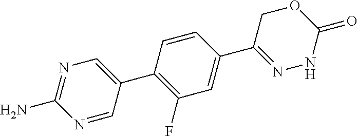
N1=CC(C2=C(F)C=C(C3=NNC(=O)OC3)C=C2)=CN=C1N
